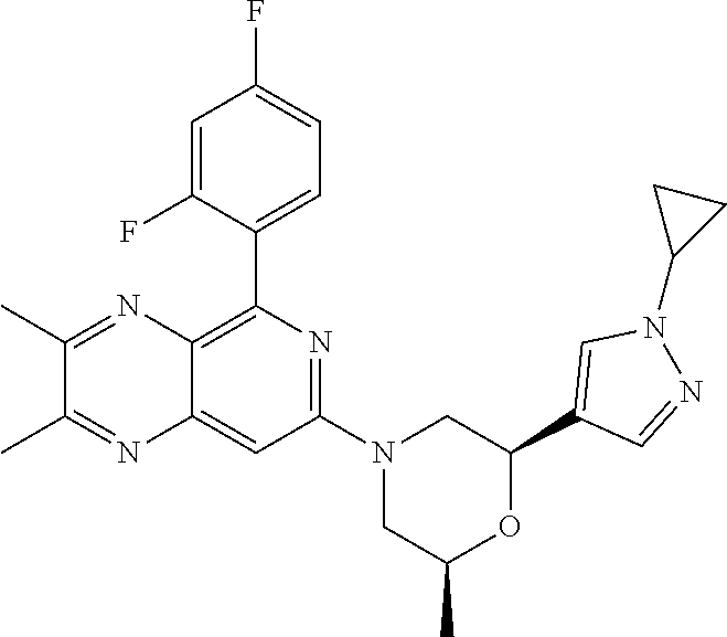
C1(C2=C3C(=CC(N4CC(C)OC(C5=CN(C6CC6)N=C5)C4)=N2)N=C(C)C(C)=N3)=CC=C(F)C=C1F
